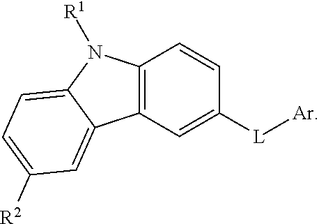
C12=C(C=C([L][Ar])C=C1)C1=CC([R2])=CC=C1N2[R1]
